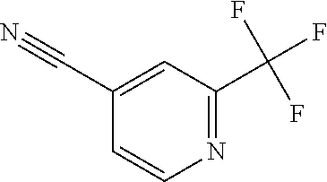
N1=C(C(F)(F)F)C=C(C#N)C=C1
